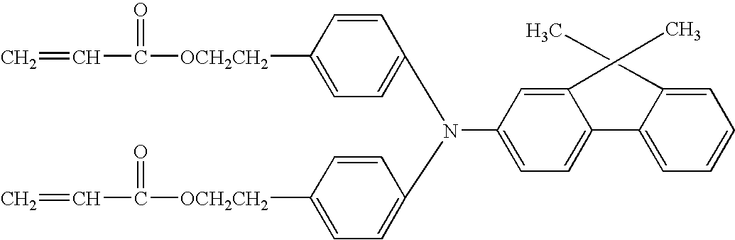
C1([OCH2CH2]C(=O)C=C)=CC=C(N(C2=CC=C([OCH2CH2]C(C=C)=O)C=C2)C2=CC=C(C3=CC=CC=C3C)C(C)=C2)C=C1
